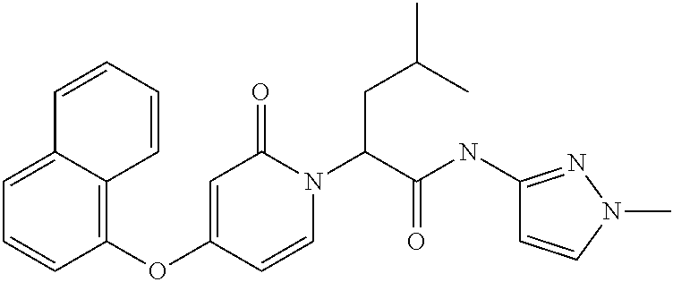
C1=C2C(=C(OC3=CC(=O)N(C(CC(C)C)C(=O)NC4=NN(C)C=C4)C=C3)C=C1)C=CC=C2
